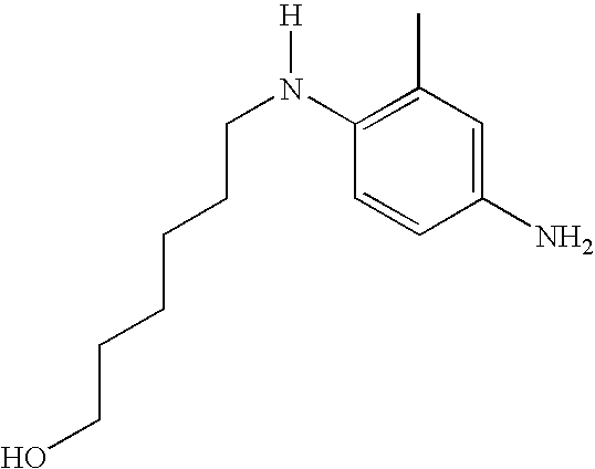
OCCCCCCN([H])C1=C(C)C=C(N)C=C1
